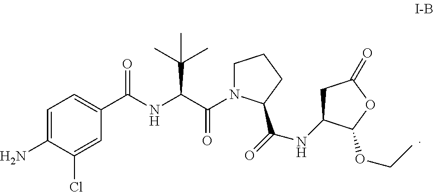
C1=C(N)C(Cl)=CC(C(NC(C(=O)N2CCCC2C(=O)NC2CC(=O)OC2OCC)C(C)(C)C)=O)=C1
